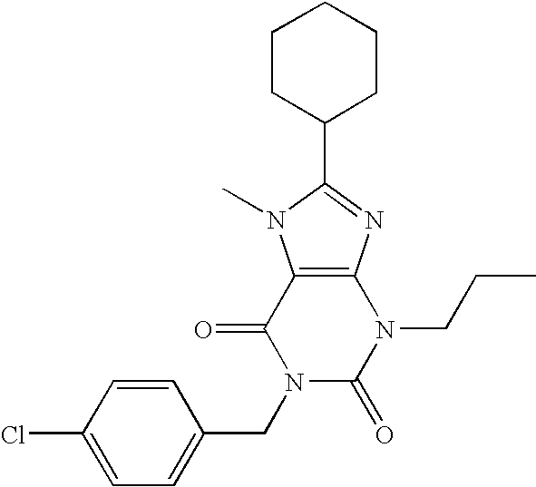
C12=C(N=C(C3CCCCC3)N1C)N(CCC)C(=O)N(CC1=CC=C(Cl)C=C1)C2=O
